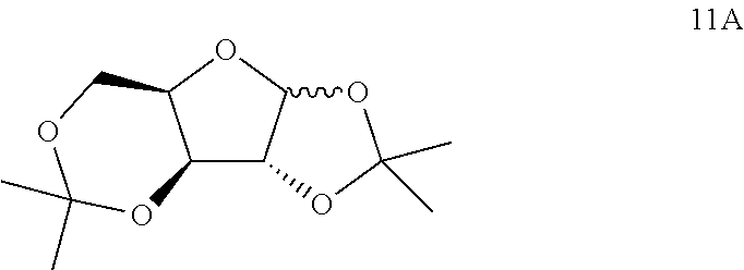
C12C3C(OC1COC(C)(C)O2)OC(C)(C)O3
